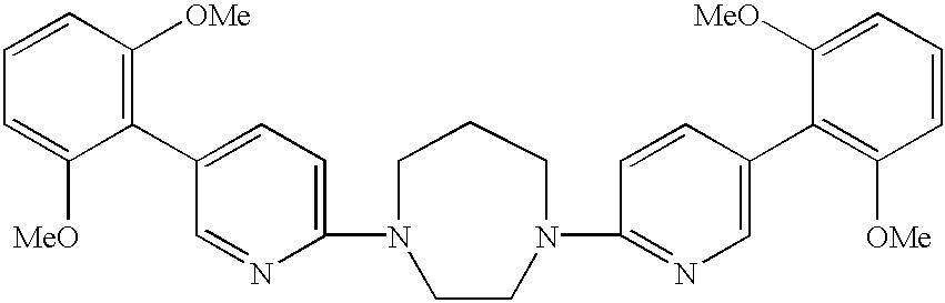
C1(N2CCCN(C3=NC=C(C4=C([OMe])C=CC=C4[MeO])C=C3)CC2)=CC=C(C2=C([OMe])C=CC=C2[MeO])C=N1
